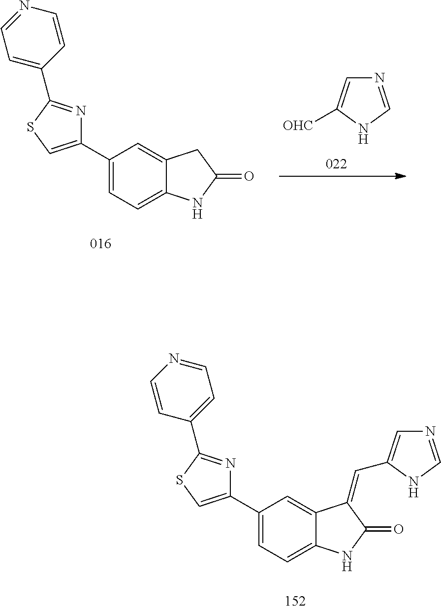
N1=CNC([OHC])=C1.C1(C2=CC=C3C(=C2)CC(=O)N3)=CSC(C2=CC=NC=C2)=N1.C1(C2=CC=C3C(=C2)C(=CC2=CN=CN2)C(=O)N3)=CSC(C2=CC=NC=C2)=N1
